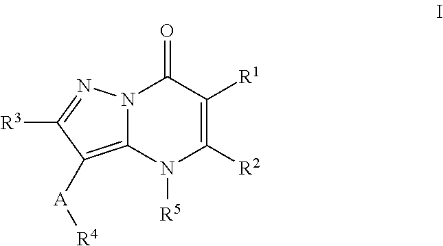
N12C(=C([A][R4])C([R3])=N1)N([R5])C([R2])=C([R1])C2=O
